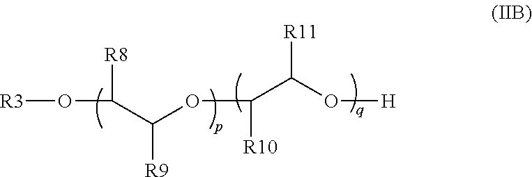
[R3]OC(C(OC(C(O[H])[R11])[R10])[R9])[R8]
